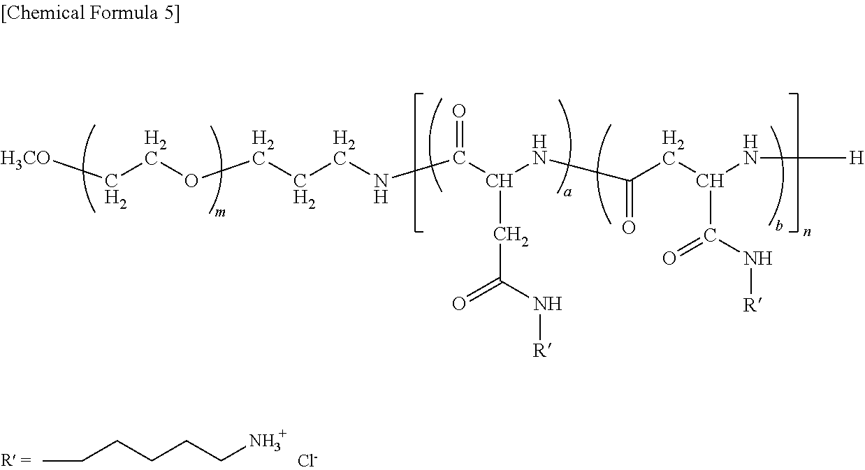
[H3CO]CCOCCCNC(C(NC(CC(N[H])C(=O)N[R])=O)CC(=O)N[R])=O.CCCCCCN.[Cl-]
